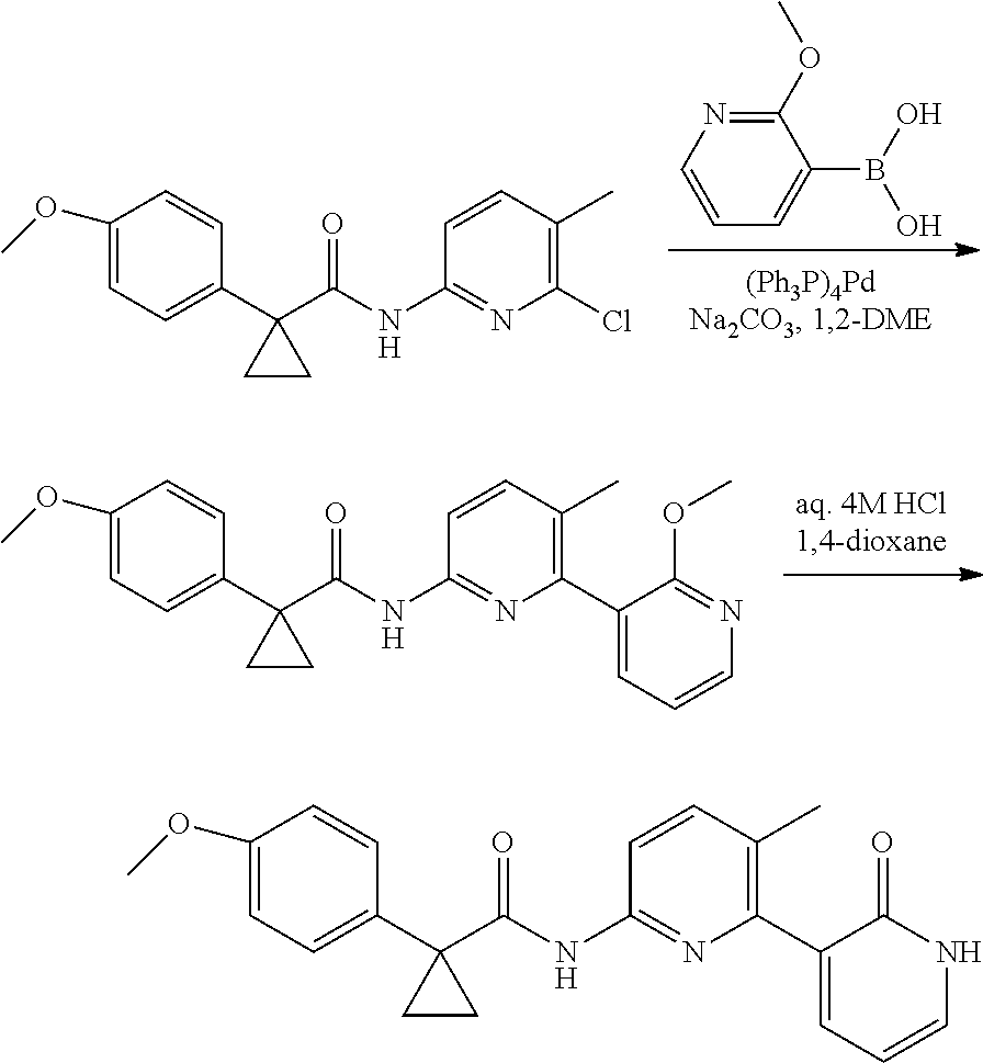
C1(OC)=CC=C(C2(C(NC3=NC(C4=CC=CNC4=O)=C(C)C=C3)=O)CC2)C=C1.C1(OC)=CC=C(C2(C(NC3=NC(C4=CC=CN=C4OC)=C(C)C=C3)=O)CC2)C=C1.N1=C(OC)C(B(O)O)=CC=C1.C1=C(OC)C=CC(C2(C(NC3=NC(Cl)=C(C)C=C3)=O)CC2)=C1
